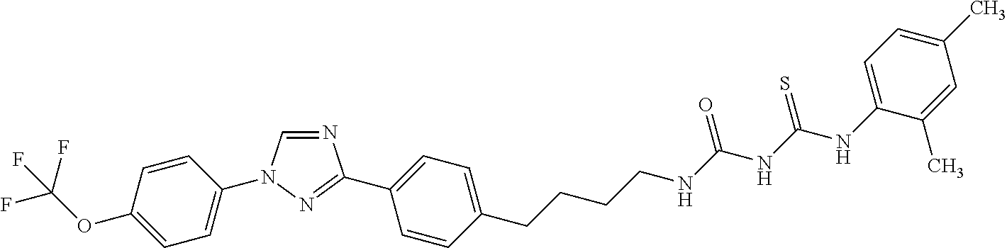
C1=C(OC(F)(F)F)C=CC(N2C=NC(C3=CC=C(CCCCNC(NC(NC4=CC=C(C)C=C4C)=S)=O)C=C3)=N2)=C1
